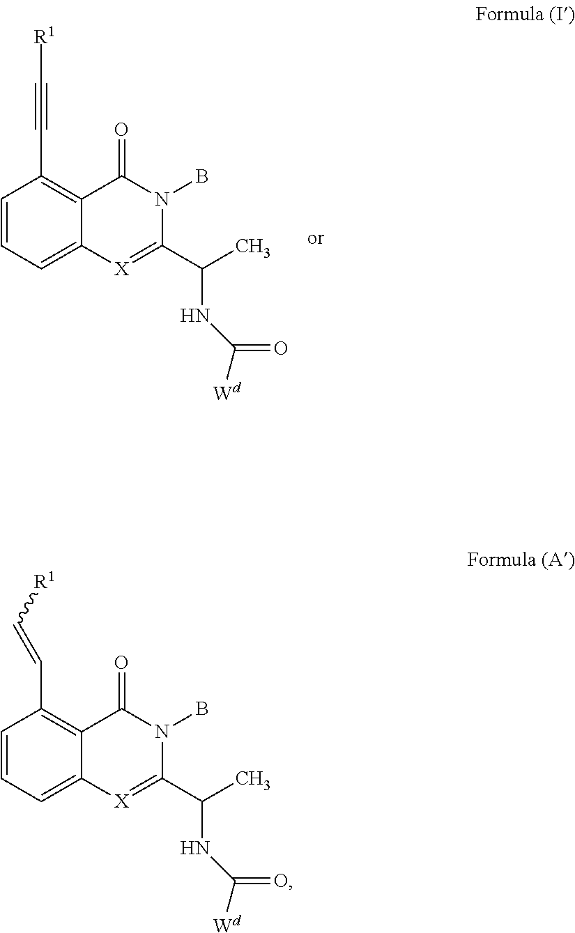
C1=CC=C2C(=C1C#C[R1])C(=O)N(B)C(C(C)NC(=O)[Wd])=[X]2.C1=CC=C2C(=C1C=C[R1])C(=O)N(B)C(C(C)NC(=O)[Wd])=[X]2
